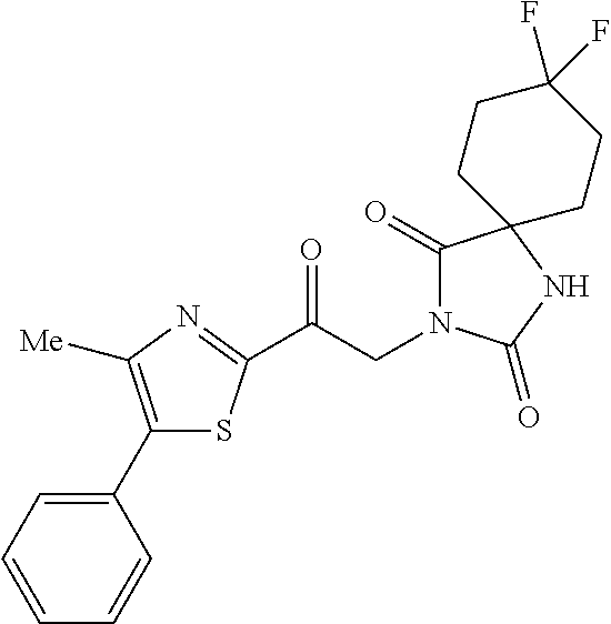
C1(C2=CC=CC=C2)=C([Me])N=C(C(CN2C(=O)C3(NC2=O)CCC(F)(F)CC3)=O)S1
